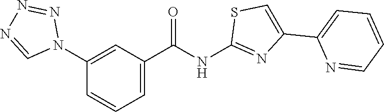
C1=C(C(=O)NC2=NC(C3=CC=CC=N3)=CS2)C=C(N2N=NN=C2)C=C1
